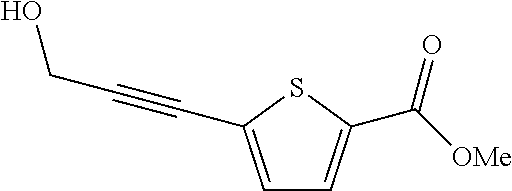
C1=C(C#CCO)SC(C([OMe])=O)=C1
